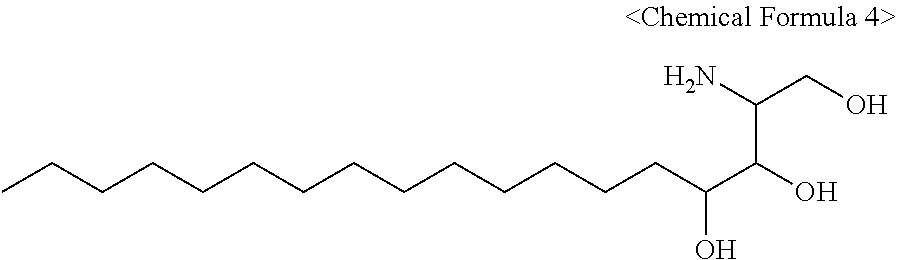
CCCCCCCCCCCCCCC(C(O)C(N)CO)O
